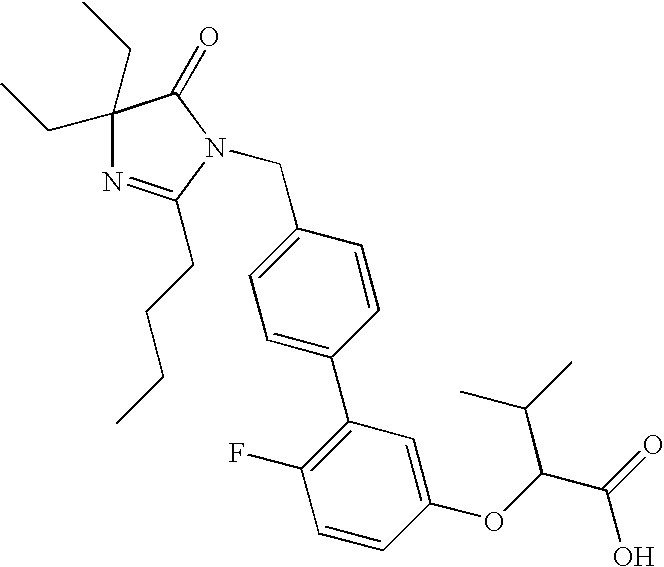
C1(CC)(CC)N=C(CCCC)N(CC2=CC=C(C3=C(F)C=CC(OC(C(=O)O)C(C)C)=C3)C=C2)C1=O
